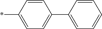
C1=CC(*)=CC=C1C1=CC=CC=C1
